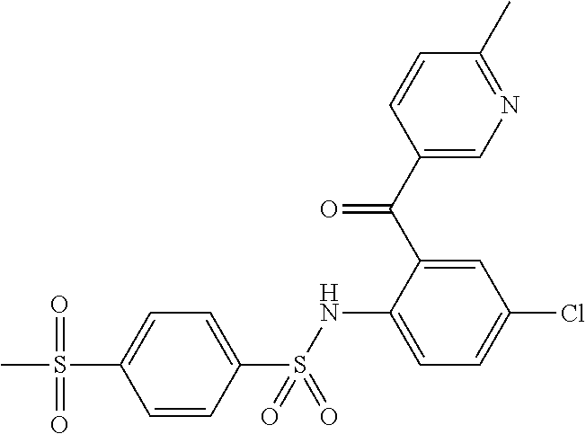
C1=C(S(=O)(=O)C)C=CC(S(NC2=CC=C(Cl)C=C2C(C2=CN=C(C)C=C2)=O)(=O)=O)=C1
